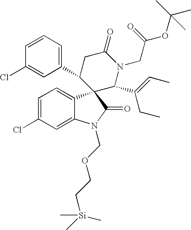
C1(C2CC(=O)N(CC(=O)OC(C)(C)C)C(C(=CC)CC)C23C2=CC=C(Cl)C=C2N(COCC[Si](C)(C)C)C3=O)=CC=CC(Cl)=C1
